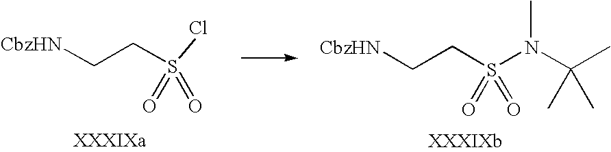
[CbzHN]CCS(=O)(=O)Cl.[CbzHN]CCS(=O)(=O)N(C(C)(C)C)C
